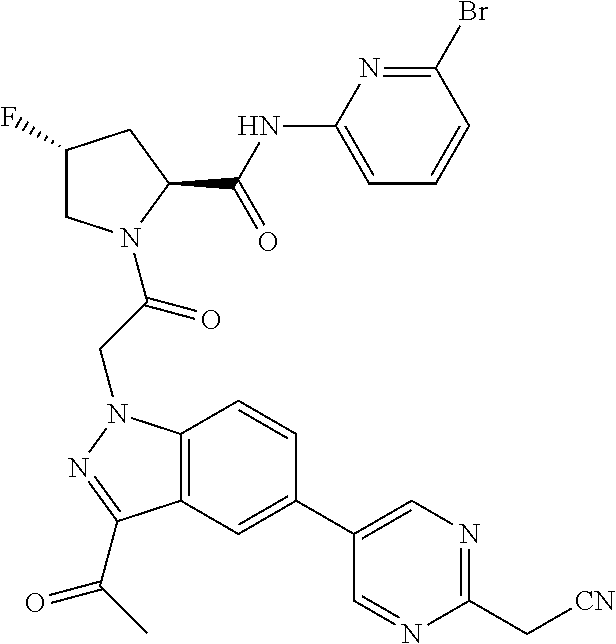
BrC1=NC(NC(C2CC(F)CN2C(CN2C3=C(C(C(C)=O)=N2)C=C(C2=CN=C(C[CN])N=C2)C=C3)=O)=O)=CC=C1
